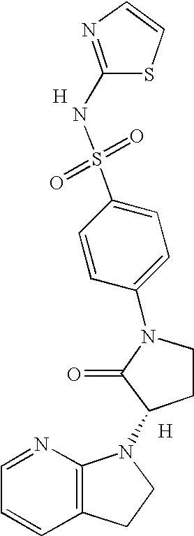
N1=C(NS(=O)(=O)C2=CC=C(N3C(=O)C(N4C5=C(CC4)C=CC=N5)CC3)C=C2)SC=C1.[H].[H]
